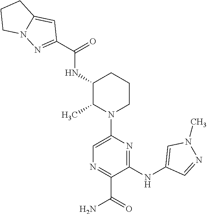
C1(C(=O)NC2C(C)N(C3=CN=C(C(=O)N)C(NC4=CN(C)N=C4)=N3)CCC2)=NN2C(=C1)CCC2
